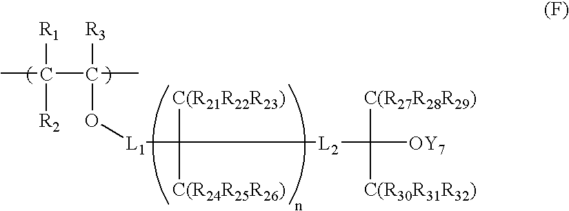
CC(C(C)(O[L1]C([C(R21R22R23)])([C(R24R25R26)])[L2]C([C(R27R28R29)])([C(R30R31R32)])[OY7])[R3])([R1])[R2]
